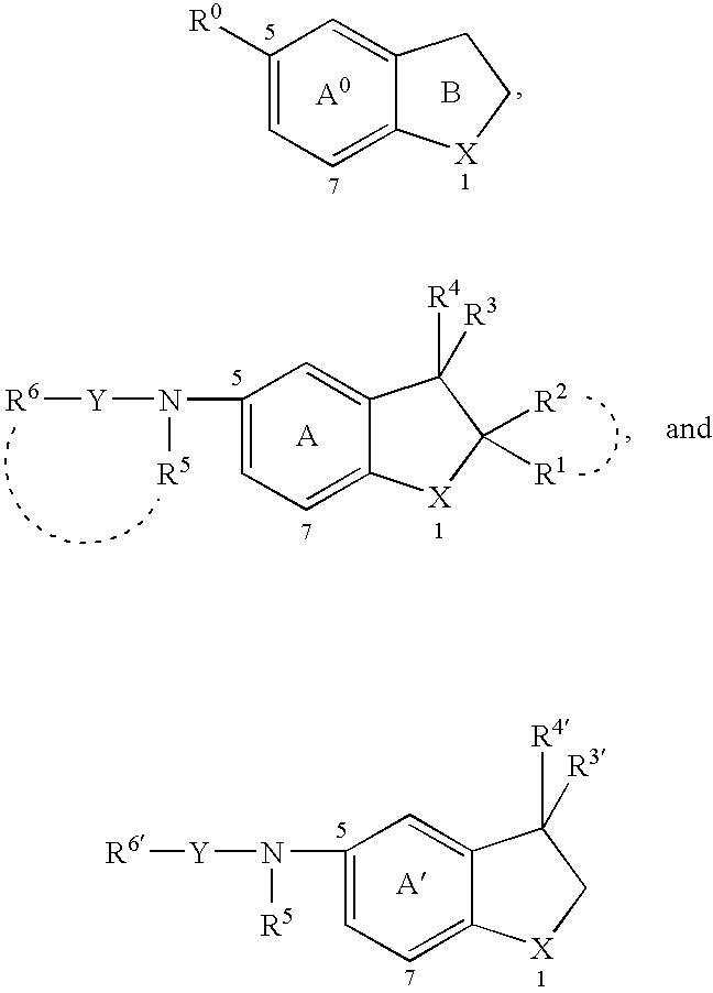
C1=C2C(=CC(N([Y][R6])[R5])=C1)C([R4])([R3])C[X]2.C1=C2C(=CC([R0])=C1)CC[X]2.B.C1=C2C(=CC(N([Y][R6])[R5])=C1)C([R4])([R3])C([R2])([R1])[X]2
